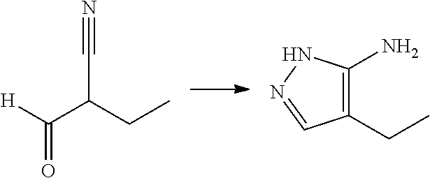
[H]C(C(CC)C#N)=O.C1(CC)=C(N)NN=C1
